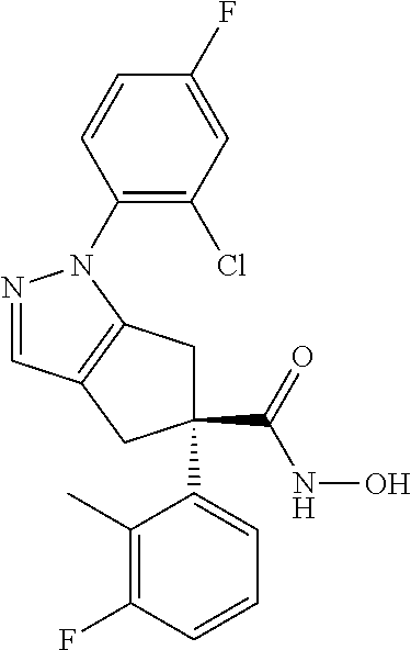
N1=CC2=C(N1C1=C(Cl)C=C(F)C=C1)CC(C(=O)NO)(C1=CC=CC(F)=C1C)C2
